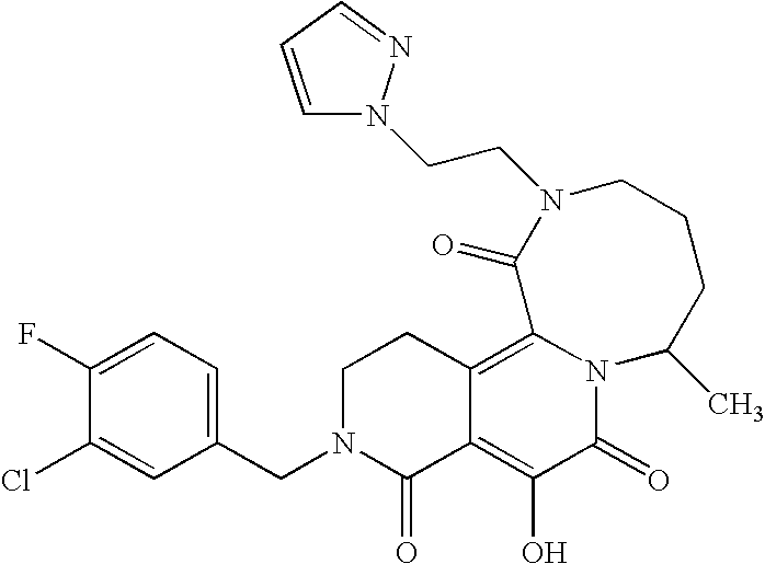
C1(CN2C(=O)C3=C(O)C(=O)N4C(=C3CC2)C(=O)N(CCN2C=CC=N2)CCCC4C)=CC=C(F)C(Cl)=C1
